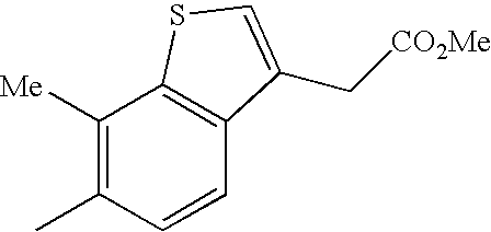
C1([Me])=C(C)C=CC2=C1SC=C2C[CO2Me]
